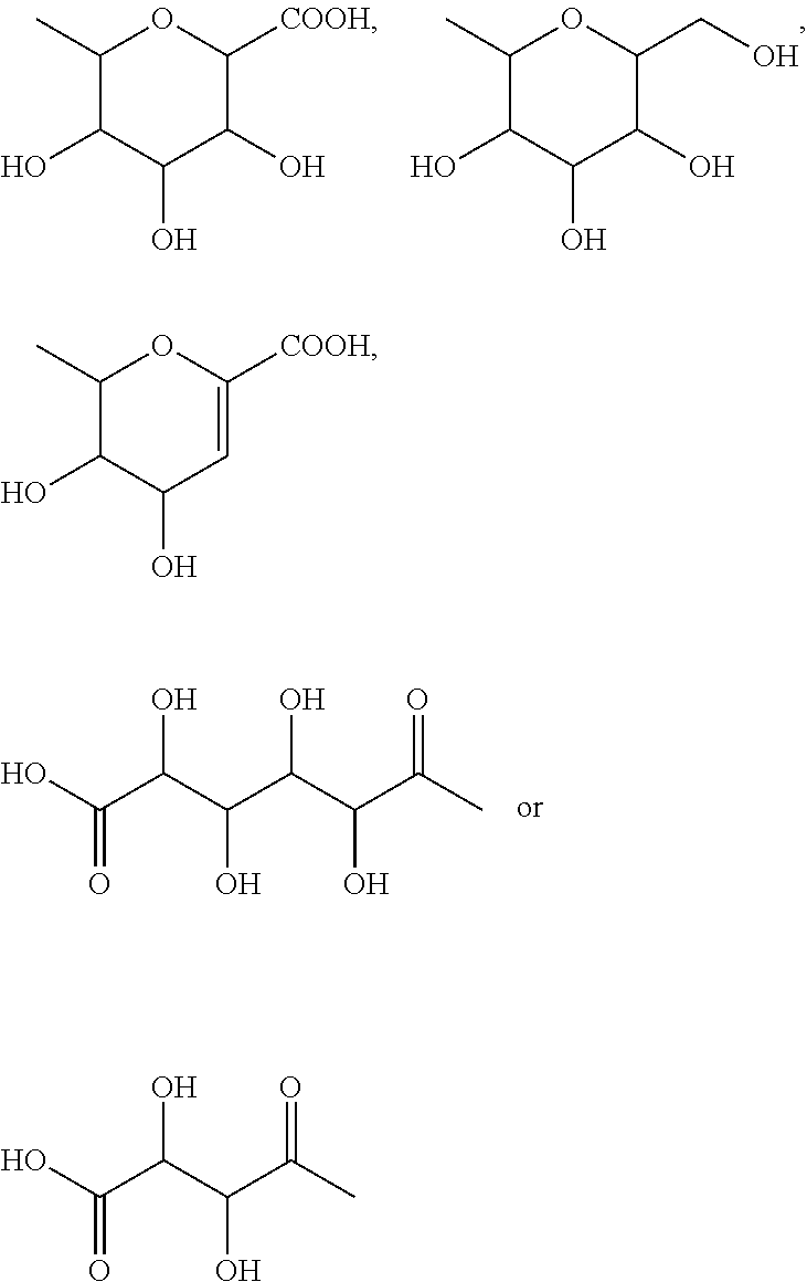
C1(C)C(O)C(O)C(O)C([COOH])O1.C1(C)C(O)C(O)C(O)C(CO)O1.OC(C(C(C(C(C(C)=O)O)O)O)O)=O.C1(C)C(O)C(O)C=C([COOH])O1.OC(C(C(C(C)=O)O)O)=O
